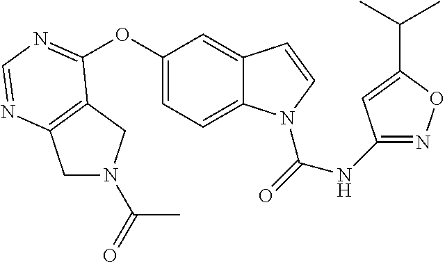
O(C1=CC=C2C(=C1)C=CN2C(=O)NC1=NOC(C(C)C)=C1)C1=NC=NC2=C1CN(C(=O)C)C2
